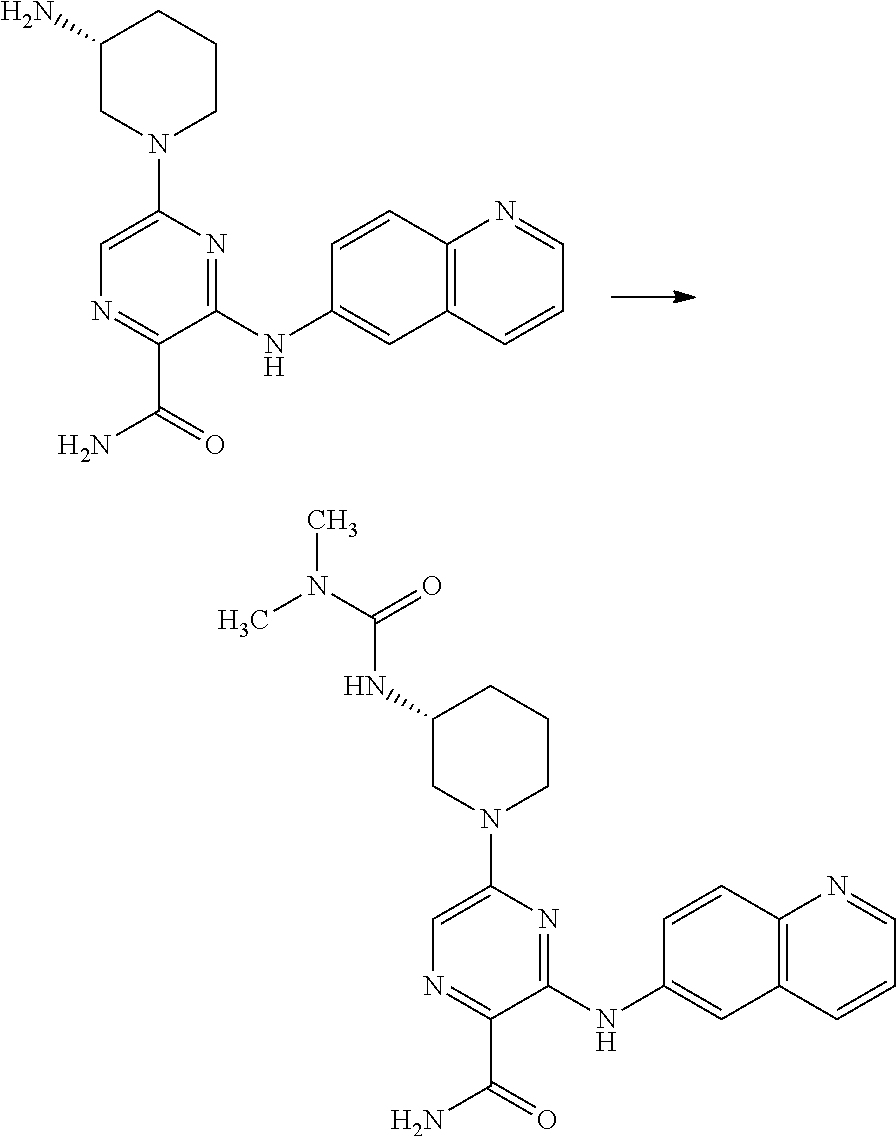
C1(N)CN(C2=CN=C(C(=O)N)C(NC3=CC4=C(C=C3)N=CC=C4)=N2)CCC1.C1(NC(N(C)C)=O)CN(C2=CN=C(C(=O)N)C(NC3=CC4=C(C=C3)N=CC=C4)=N2)CCC1
